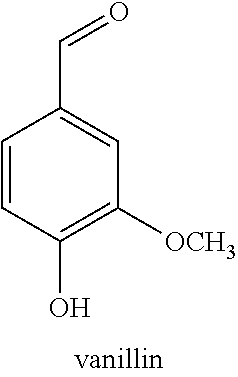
C1=CC(O)=C([OCH3])C=C1C=O
